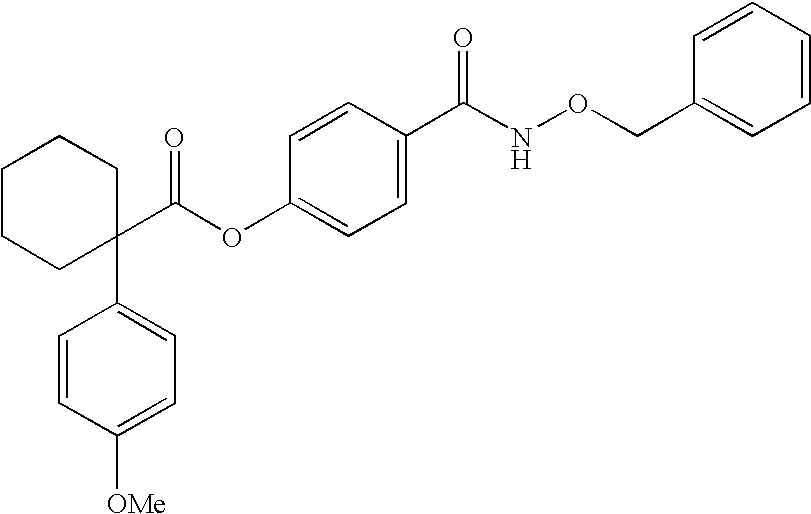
C1=CC(C(NOCC2=CC=CC=C2)=O)=CC=C1OC(C1(C2=CC=C([OMe])C=C2)CCCCC1)=O
